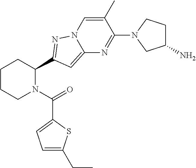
C1CCN(C(=O)C2=CC=C(CC)S2)C(C2=NN3C(=C2)N=C(N2CC(N)CC2)C(C)=C3)C1
